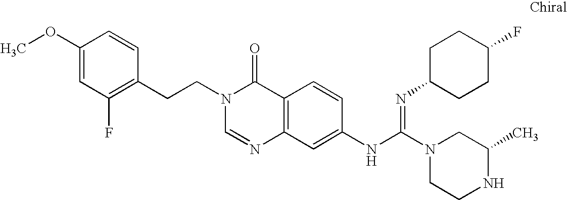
C1=CC(CCN2C=NC3=C(C2=O)C=CC(NC(N2CCNC(C)C2)=NC2CCC(F)CC2)=C3)=C(F)C=C1OC
